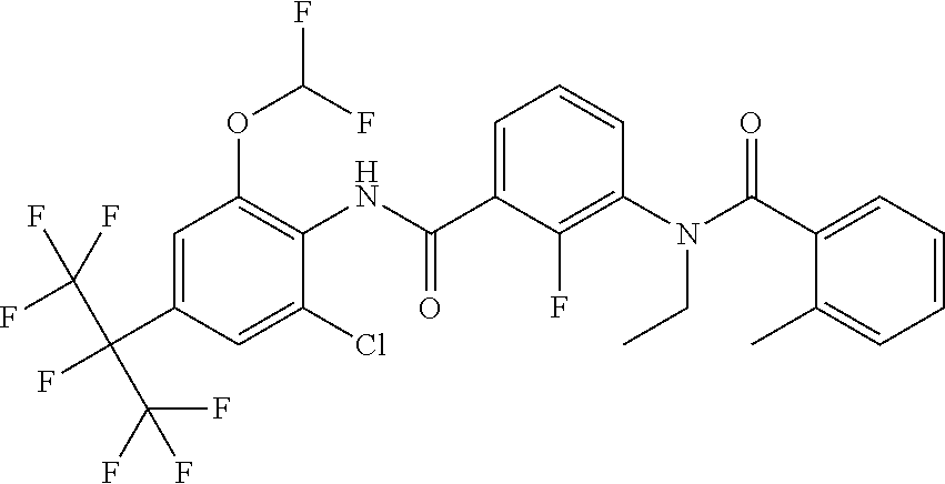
C1=C(C(F)(C(F)(F)F)C(F)(F)F)C=C(Cl)C(NC(C2=CC=CC(N(C(C3=CC=CC=C3C)=O)CC)=C2F)=O)=C1OC(F)F
